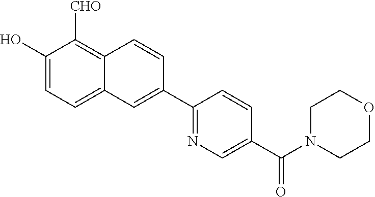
C1(O)=CC=C2C(=C1[CHO])C=CC(C1=NC=C(C(N3CCOCC3)=O)C=C1)=C2
